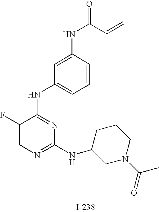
N(C1=NC(NC2CN(C(C)=O)CCC2)=NC=C1F)C1=CC=CC(NC(=O)C=C)=C1
